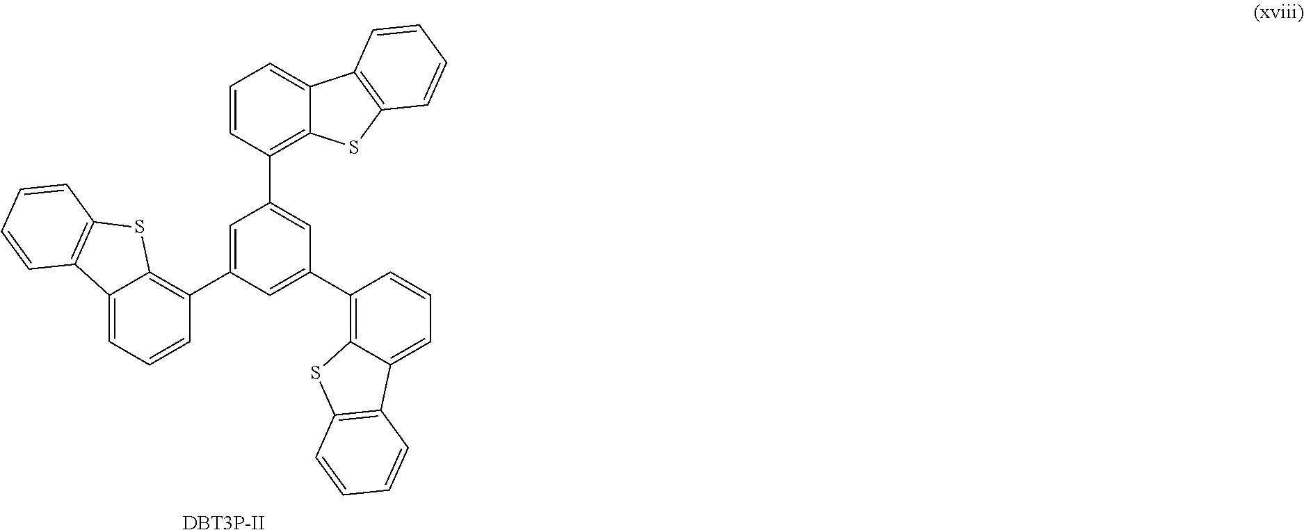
C1=C(C2=C3C(=CC=C2)C2=C(S3)C=CC=C2)C=C(C2=C3C(=CC=C2)C2=C(S3)C=CC=C2)C=C1C1=C2C(=CC=C1)C1=C(S2)C=CC=C1.[DBT3P-II]
